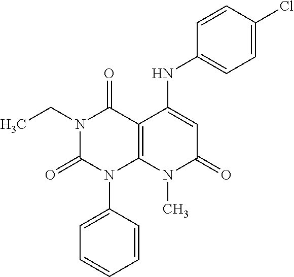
C(C)N1C(=O)N(C2=CC=CC=C2)C2=C(C1=O)C(NC1=CC=C(Cl)C=C1)=CC(=O)N2C
